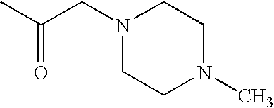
CC(CN1CCN(C)CC1)=O
